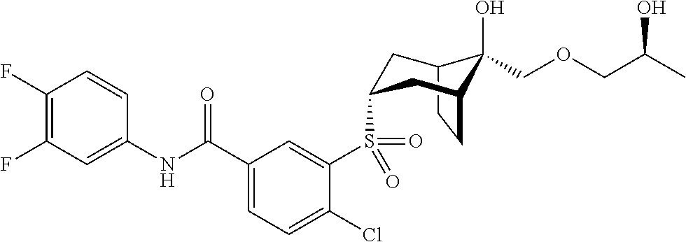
C12CCC(CC(S(C3=CC(C(NC4=CC(F)=C(F)C=C4)=O)=CC=C3Cl)(=O)=O)C1)C2(O)COCC(C)O
